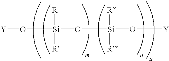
[Si](O[Si](O[Y])([R])[R])([R])([R])O[Y]
